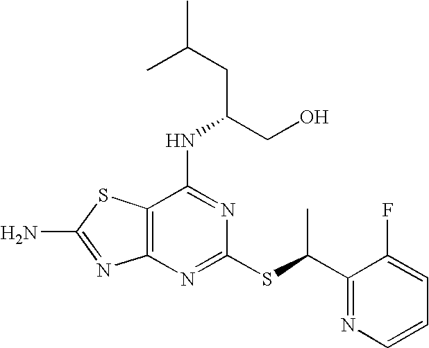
C12=C(N=C(SC(C3=NC=CC=C3F)C)N=C1NC(CO)CC(C)C)N=C(N)S2
